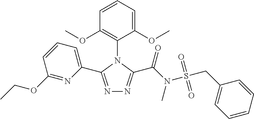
N1=C(C2=CC=CC(OCC)=N2)N(C2=C(OC)C=CC=C2OC)C(C(N(S(CC2=CC=CC=C2)(=O)=O)C)=O)=N1
